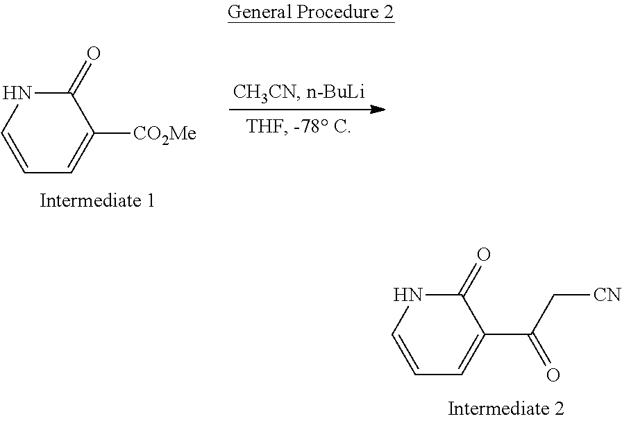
C1=CNC(=O)C([CO2Me])=C1.C1=CNC(=O)C(C(C[CN])=O)=C1
